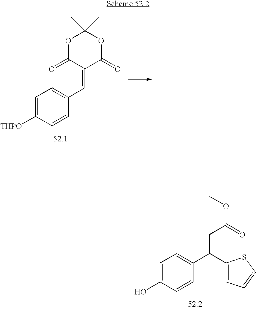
C1=C([THPO])C=CC(C=C2C(=O)OC(C)(C)OC2=O)=C1.C1=C(O)C=CC(C(CC(OC)=O)C2=CC=CS2)=C1
